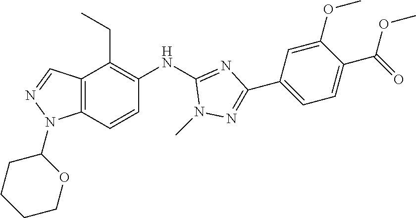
C12=C(C=CC(NC3=NC(C4=CC=C(C(=O)OC)C(OC)=C4)=NN3C)=C1CC)N(C1CCCCO1)N=C2
